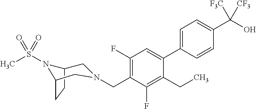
C1=C(C2=CC(F)=C(CN3CC4CCC(N4S(C)(=O)=O)C3)C(F)=C2CC)C=CC(C(O)([F3C])[CF3])=C1
